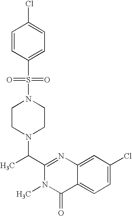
N1(S(=O)(C2=CC=C(Cl)C=C2)=O)CCN(C(C2=NC3=CC(Cl)=CC=C3C(=O)N2C)C)CC1
